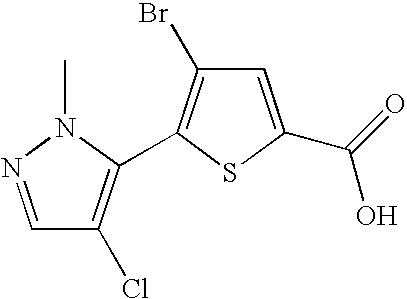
BrC1=C(C2=C(Cl)C=NN2C)SC(C(=O)O)=C1
